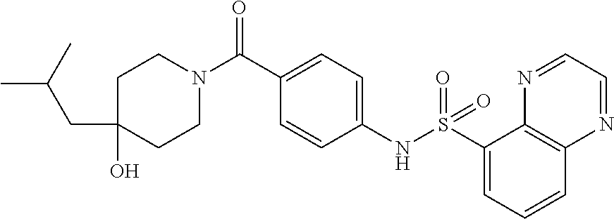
N(C1=CC=C(C(N2CCC(O)(CC(C)C)CC2)=O)C=C1)S(C1=CC=CC2=C1N=CC=N2)(=O)=O
